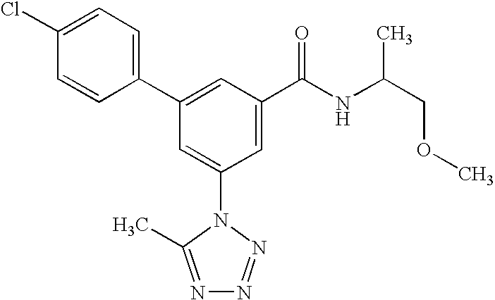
C1(C2=CC(C(NC(COC)C)=O)=CC(N3C(C)=NN=N3)=C2)=CC=C(Cl)C=C1
